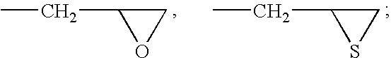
C1(CC)OC1.C1(CC)SC1
